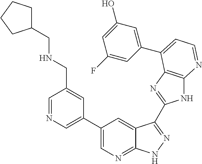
C1(C2=CN=CC(CNCC3CCCC3)=C2)=CN=C2C(=C1)C(C1=NC3=C(N1)N=CC=C3C1=CC(O)=CC(F)=C1)=NN2
